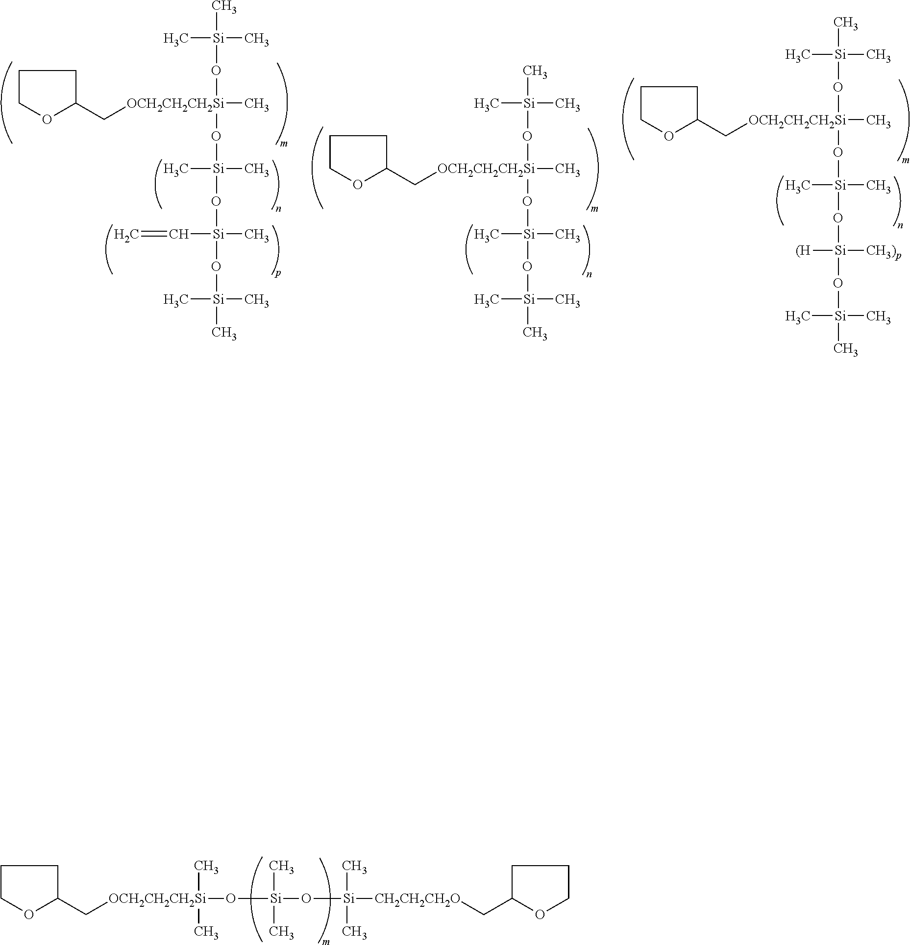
C1COC(C[OCH2CH2CH2Si](O[Si](O[Si](C)(C)[CH2CH2CH2O]CC2CCCO2)(C)C)(C)C)C1.C1COC(C[OCH2CH2CH2Si](O[Si](C)(C)C)(O[Si](O[Si](O[Si](C)(C)C)([(H])[CH3)p])(C)C)C)C1.C1COC(C[OCH2CH2CH2Si](O[Si](C)(C)C)(O[Si](O[Si](C)(C)C)(C)C)C)C1.C1COC(C[OCH2CH2CH2Si](O[Si](C)(C)C)(O[Si](O[Si](O[Si](C)(C)C)(C=C)C)(C)C)C)C1
